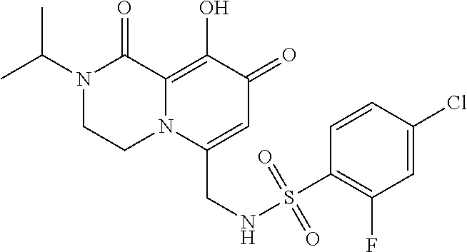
N1(C(C)C)CCN2C(=C(O)C(=O)C=C2CNS(C2=C(F)C=C(Cl)C=C2)(=O)=O)C1=O
